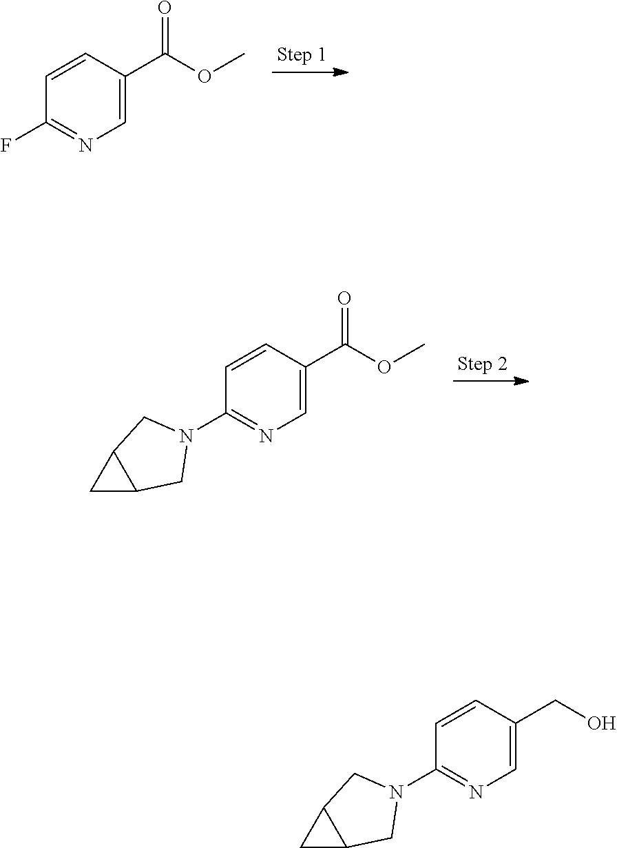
C1=CC(C(OC)=O)=CN=C1F.C1=CC(C(OC)=O)=CN=C1N1CC2C(C1)C2.C1=CC(CO)=CN=C1N1CC2C(C1)C2
